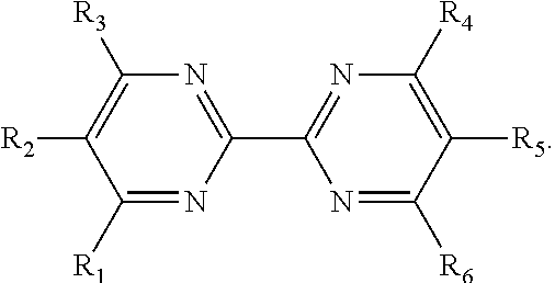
N1=C(C2=NC([R4])=C([R5])C([R6])=N2)N=C([R1])C([R2])=C1[R3]
